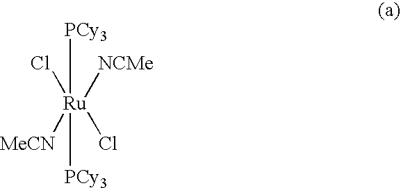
[PCy3][Ru]([PCy3])([NCMe])(Cl)(Cl)[MeCN]
